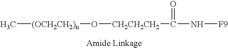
C[(OCH2CH2)n]O[CH2CH2CH2]C(=O)N[F9]
